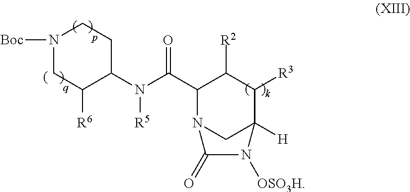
N1([Boc])CC([R6])C(N(C(C2N3CC([H])(C([R3])C2[R2])N([OSO3H])C3=O)=O)[R5])CC1
